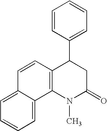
C12=C(N(C)C(=O)CC1C1=CC=CC=C1)C1=CC=CC=C1C=C2
